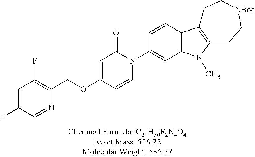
C1=C(F)C=NC(COC2=CC(=O)N(C3=CC4=C(C=C3)C3=C(N4C)CC[NBoc]CC3)C=C2)=C1F
